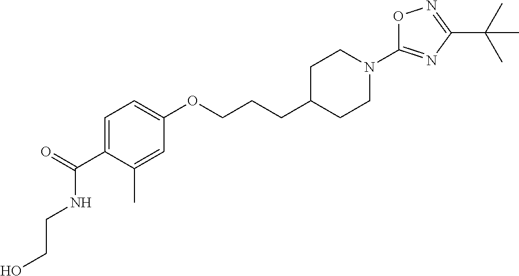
C1=C(C(=O)NCCO)C(C)=CC(OCCCC2CCN(C3=NC(C(C)(C)C)=NO3)CC2)=C1
